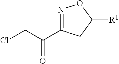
N1=C(C(CCl)=O)CC([R1])O1
